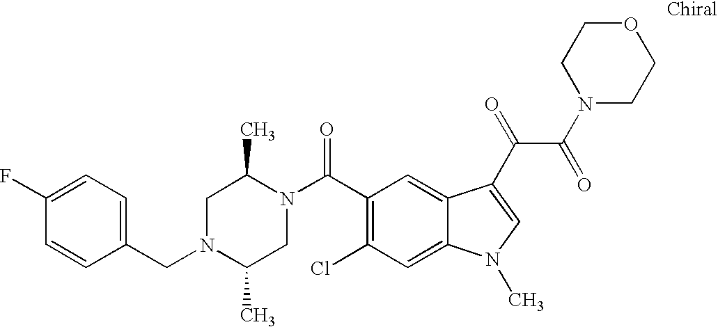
C1(F)=CC=C(CN2C(C)CN(C(C3=C(Cl)C=C4C(=C3)C(C(C(=O)N3CCOCC3)=O)=CN4C)=O)C(C)C2)C=C1
